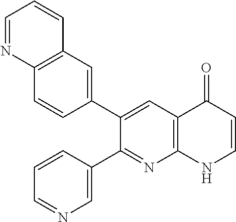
C12=C(C=C(C3=CC4=C(N=C3C3=CN=CC=C3)NC=CC4=O)C=C1)C=CC=N2
